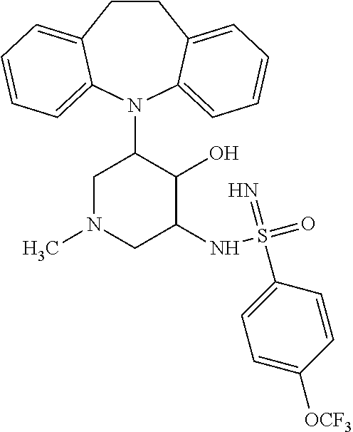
C12=CC=CC=C1N(C1CN(C)CC(NS(=O)(=N)C3=CC=C([OCF3])C=C3)C1O)C1=CC=CC=C1CC2
